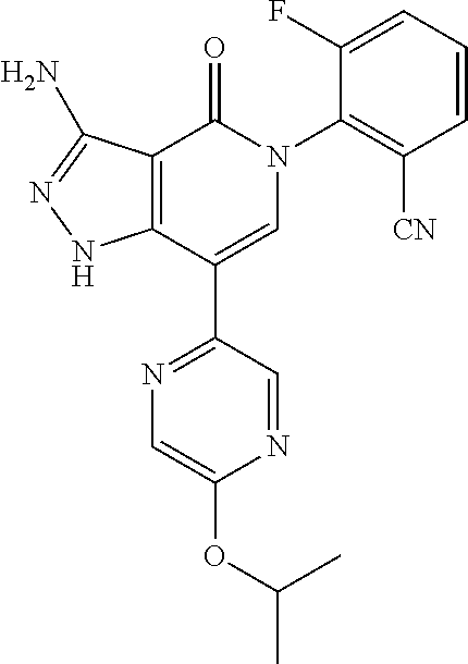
C12=C(C(C3=NC=C(OC(C)C)N=C3)=CN(C3=C([CN])C=CC=C3F)C1=O)NN=C2N
